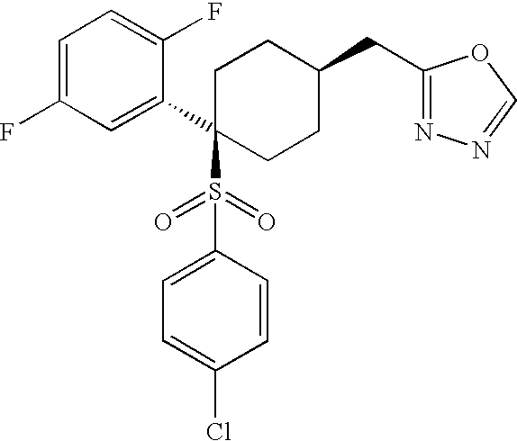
C1=C(F)C=C(C2(S(C3=CC=C(Cl)C=C3)(=O)=O)CCC(CC3=NN=CO3)CC2)C(F)=C1
